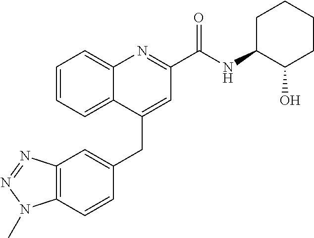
C12=C(C=CC(CC3=CC(C(NC4C(O)CCCC4)=O)=NC4=CC=CC=C34)=C1)N(C)N=N2
